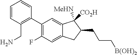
C1(C2=C(CN)C=CC=C2)=C(F)C=C2C(=C1)C([MeHN])([CO2H])C(CCC[B(OH)2])C2
